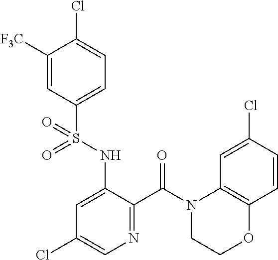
C1([F3C])=CC(S(NC2=CC(Cl)=CN=C2C(N2C3=C(C=CC(Cl)=C3)OCC2)=O)(=O)=O)=CC=C1Cl
